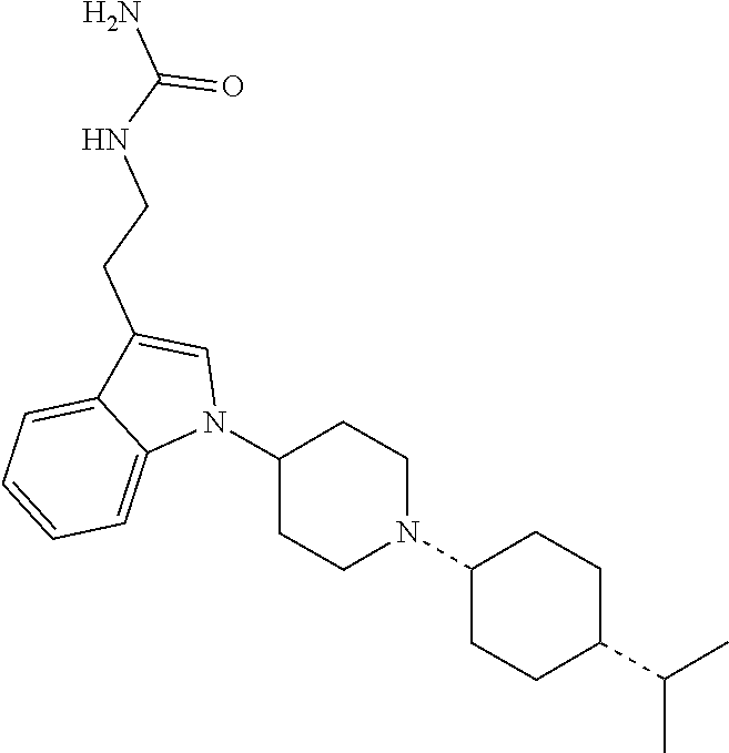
N1(C2CCN(C3CCC(C(C)C)CC3)CC2)C=C(CCNC(N)=O)C2=CC=CC=C12
